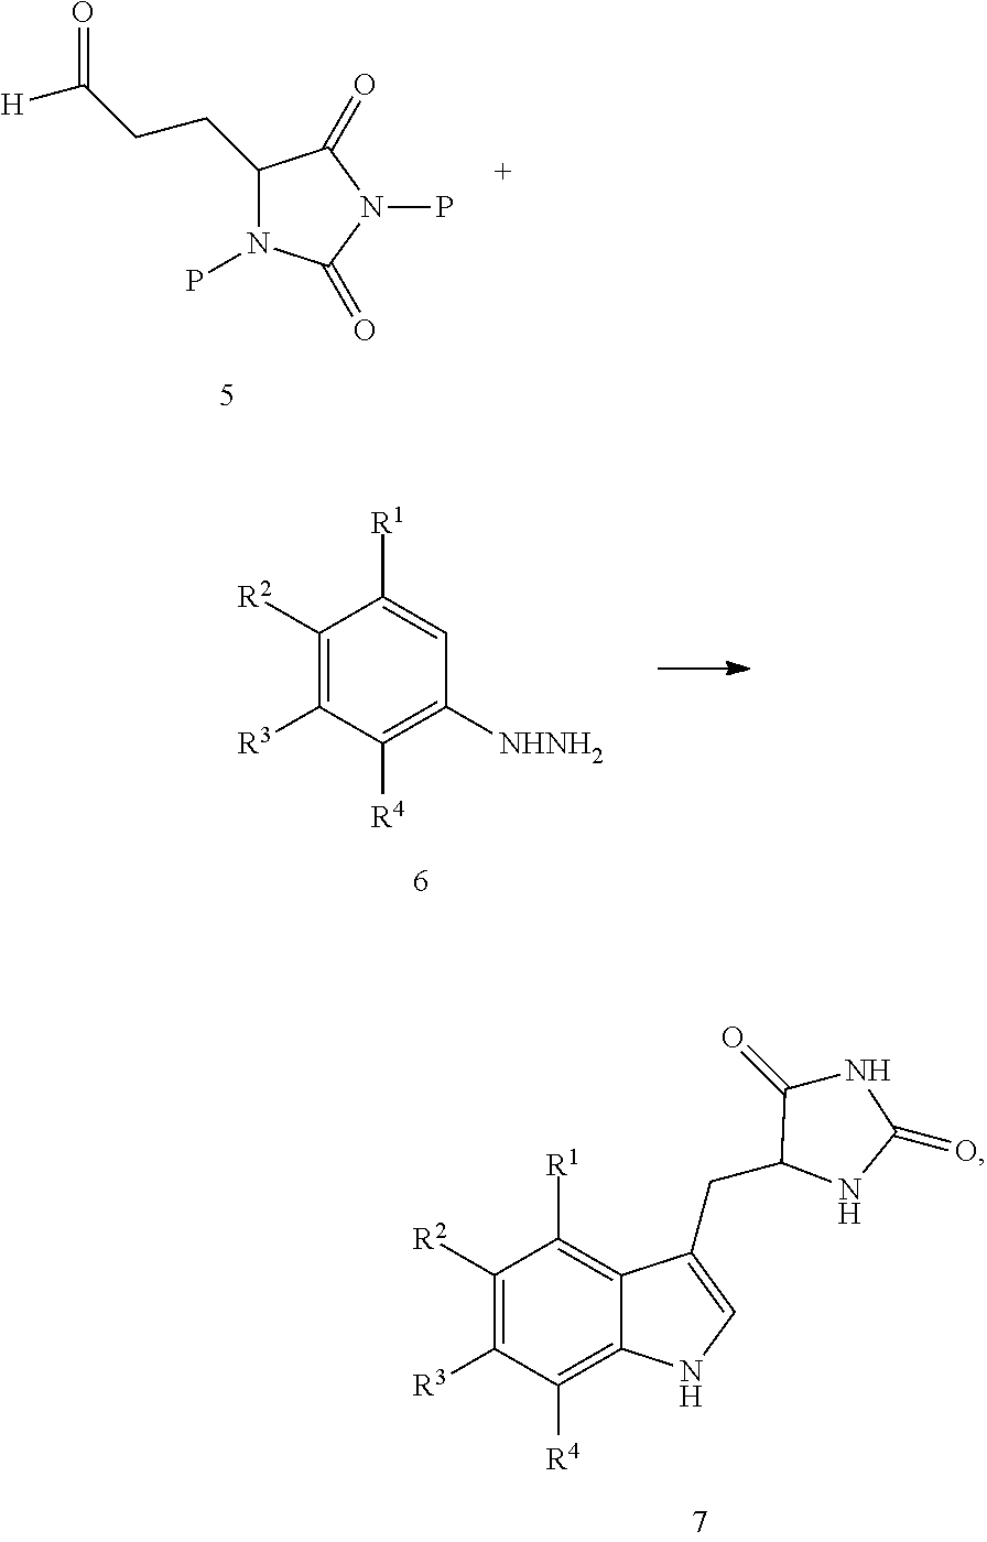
C1(CCC([H])=O)N(P)C(=O)N(P)C1=O.C1([R2])=C([R3])C([R4])=C([NHNH2])C=C1[R1].C1([R2])=C([R3])C([R4])=C2C(=C1[R1])C(CC1C(=O)NC(=O)N1)=CN2
